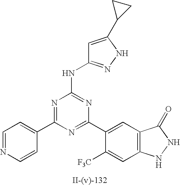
C1=C(C2CC2)NN=C1NC1=NC(C2=CC3=C(C=C2[F3C])NNC3=O)=NC(C2=CC=NC=C2)=N1
